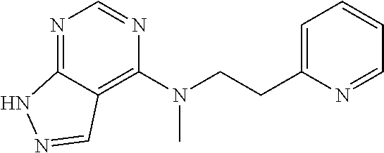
N1=C2C(=C(N(CCC3=CC=CC=N3)C)N=C1)C=NN2
